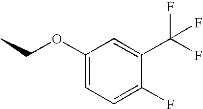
C1=C(C(F)(F)F)C(F)=CC=C1OCC
